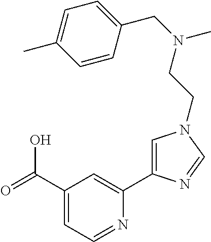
C1(C(=O)O)=CC=NC(C2=CN(CCN(CC3=CC=C(C)C=C3)C)C=N2)=C1
